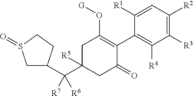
C1=C([R1])C(C2=C(O[G])CC(C([R7])([R6])C3CS(=O)CC3)([R5])CC2=O)=C([R4])C([R3])=C1[R2]
